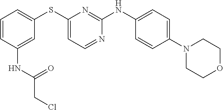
C1=CC(NC(=O)CCl)=CC(SC2=CC=NC(NC3=CC=C(N4CCOCC4)C=C3)=N2)=C1
